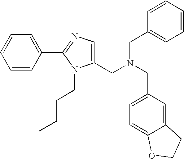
C1(CN(CC2=CC=CC=C2)CC2=CC=C3C(=C2)CCO3)=CN=C(C2=CC=CC=C2)N1CCCC
